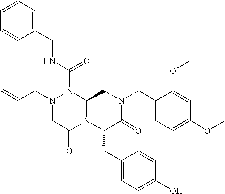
N1(C(NCC2=CC=CC=C2)=O)N(CC=C)CC(=O)N2C1CN(CC1=CC=C(OC)C=C1OC)C(=O)C2CC1=CC=C(O)C=C1
